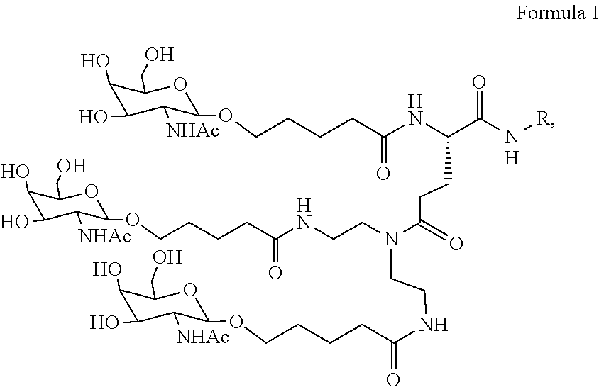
O(CCCCC(NC(C(=O)N[R])CCC(N(CCNC(CCCCOC1C([NHAc])C(O)C(O)C(CO)O1)=O)CCNC(CCCCOC1C([NHAc])C(O)C(O)C(CO)O1)=O)=O)=O)C1C([NHAc])C(O)C(O)C(CO)O1
